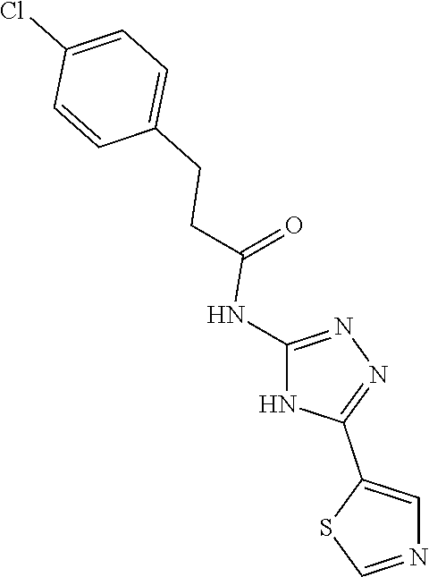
C1=C(CCC(=O)NC2=NN=C(C3=CN=CS3)N2)C=CC(Cl)=C1
